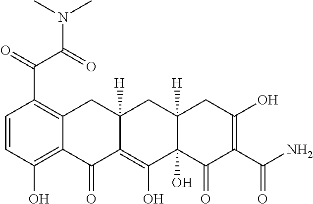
C1=CC(O)=C2C(=C1C(=O)C(=O)N(C)C)CC1([H])C(=C(O)C3(O)C([H])(C1)CC(O)=C(C(N)=O)C3=O)C2=O
